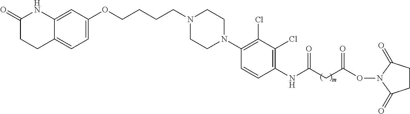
C1=C(OCCCCN2CCN(C3=C(Cl)C(Cl)=C(NC(CC(ON4C(=O)CCC4=O)=O)=O)C=C3)CC2)C=C2C(=C1)CCC(=O)N2
